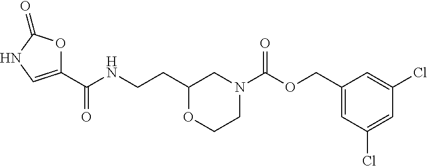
C1(CCNC(C2=CNC(=O)O2)=O)OCCN(C(OCC2=CC(Cl)=CC(Cl)=C2)=O)C1
